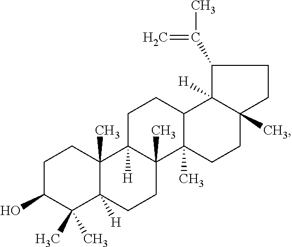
C1C(O)C(C)(C)C2([H])C(C)(C1)C1([H])C(C)(CC2)C2(C)C(CC1)C1([H])C(C)(CC2)CCC1C(C)=C
